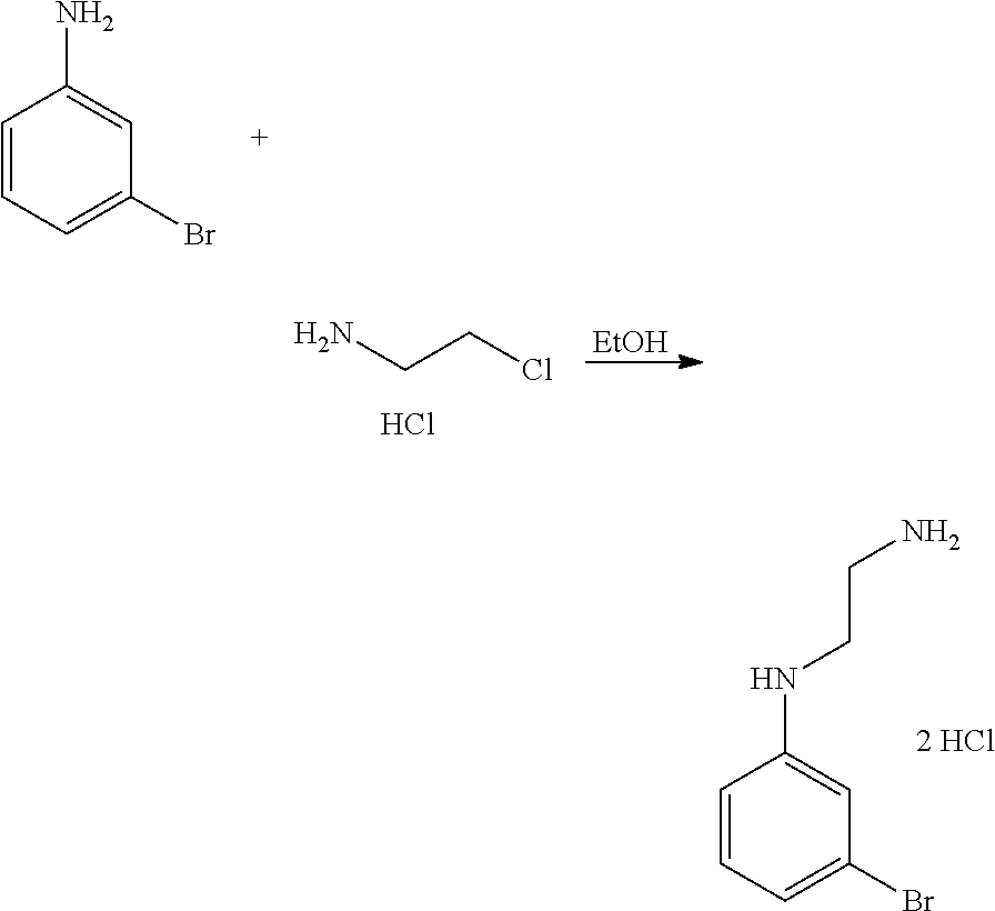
C1=CC=C(Br)C=C1N.NCCCl.Cl.[EtOH].C1=CC=C(Br)C=C1NCCN
